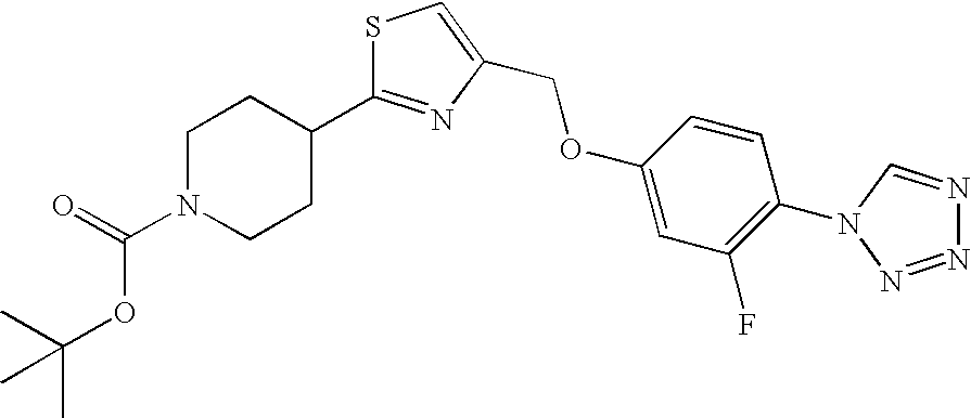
S1C(C2CCN(C(=O)OC(C)(C)C)CC2)=NC(COC2=CC(F)=C(N3C=NN=N3)C=C2)=C1
